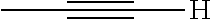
CC#C[H]
